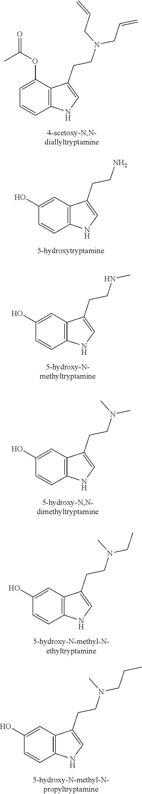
C1(O)=CC2=C(C=C1)NC=C2CCN.C1(O)=CC2=C(C=C1)NC=C2CCNC.C1(O)=CC2=C(C=C1)NC=C2CCN(C)C.C1(O)=CC2=C(C=C1)NC=C2CCN(CC)C.C1(O)=CC2=C(C=C1)NC=C2CCN(CCC)C.C1=C(OC(=O)C)C2=C(C=C1)NC=C2CCN(CC=C)CC=C
